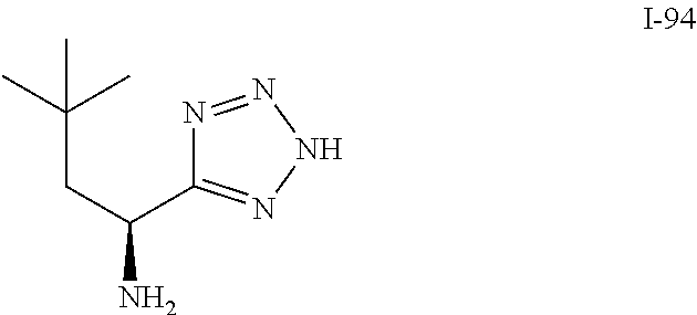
N1=NNN=C1C(CC(C)(C)C)N
